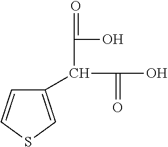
C1(C(C(O)=O)C(O)=O)=CSC=C1
